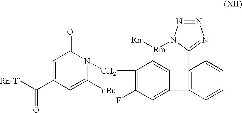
C1=C(C([Rn-T])=O)C=C([nBu])N(CC2=C(F)C=C(C3=C(C4=NN=NN4[Rm][Rn])C=CC=C3)C=C2)C1=O
